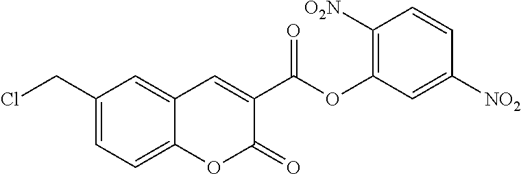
C1(CCl)=CC=C2C(=C1)C=C(C(OC1=C([O2N])C=CC([NO2])=C1)=O)C(=O)O2
